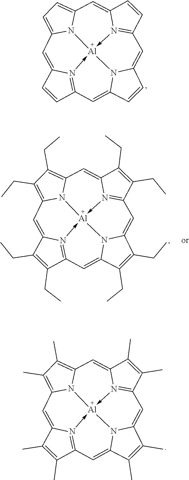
C12=N3->[Al]45-N6=C(C=C7N4C(=C1)C=C7)C=CC6=CC1=CC=C(N15)C=C3C=C2.C12=N3->[Al]45-N6=C(C=C7N4C(=C1)C(C)=C7C)C(C)=C(C)C6=CC1=C(C)C(C)=C(N15)C=C3C(C)=C2C.C12=N3->[Al]45-N6=C(C=C7N4C(=C1)C(CC)=C7CC)C(CC)=C(CC)C6=CC1=C(CC)C(CC)=C(N15)C=C3C(CC)=C2CC
